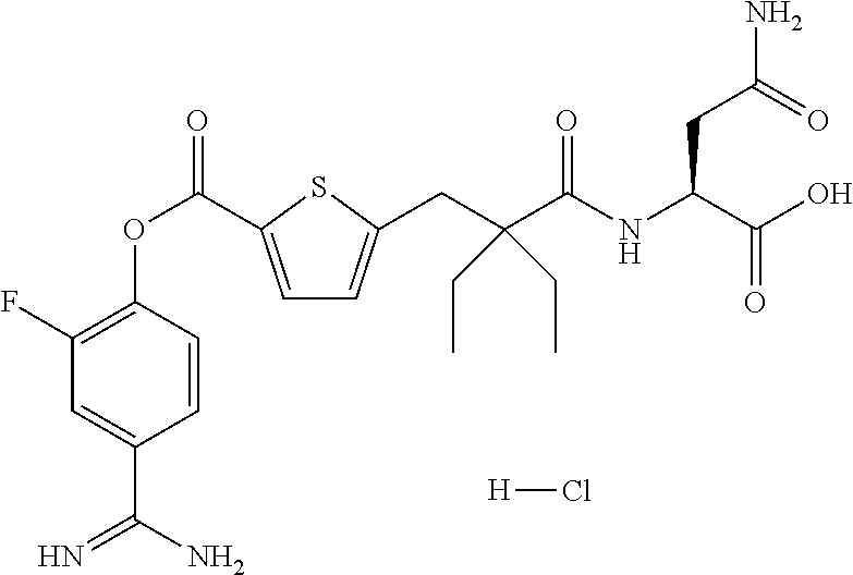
C1(F)=C(OC(=O)C2=CC=C(CC(C(NC(CC(N)=O)C(=O)O)=O)(CC)CC)S2)C=CC(C(N)=N)=C1.[H]Cl
